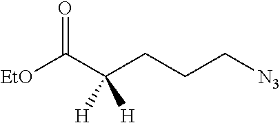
C(C(CCC[N3])([H])[H])([EtO])=O
